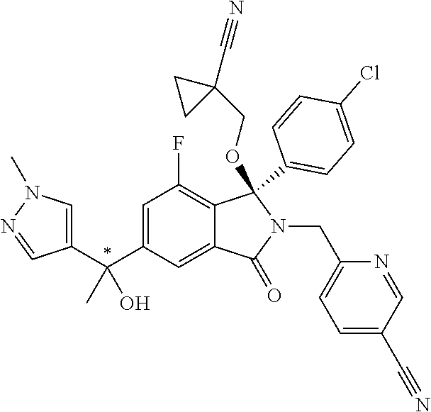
C1=C(C(C2=CN(C)N=C2)(C)O)C=C2C(=C1F)C(C1=CC=C(Cl)C=C1)(OCC1(C#N)CC1)N(CC1=CC=C(C#N)C=N1)C2=O
